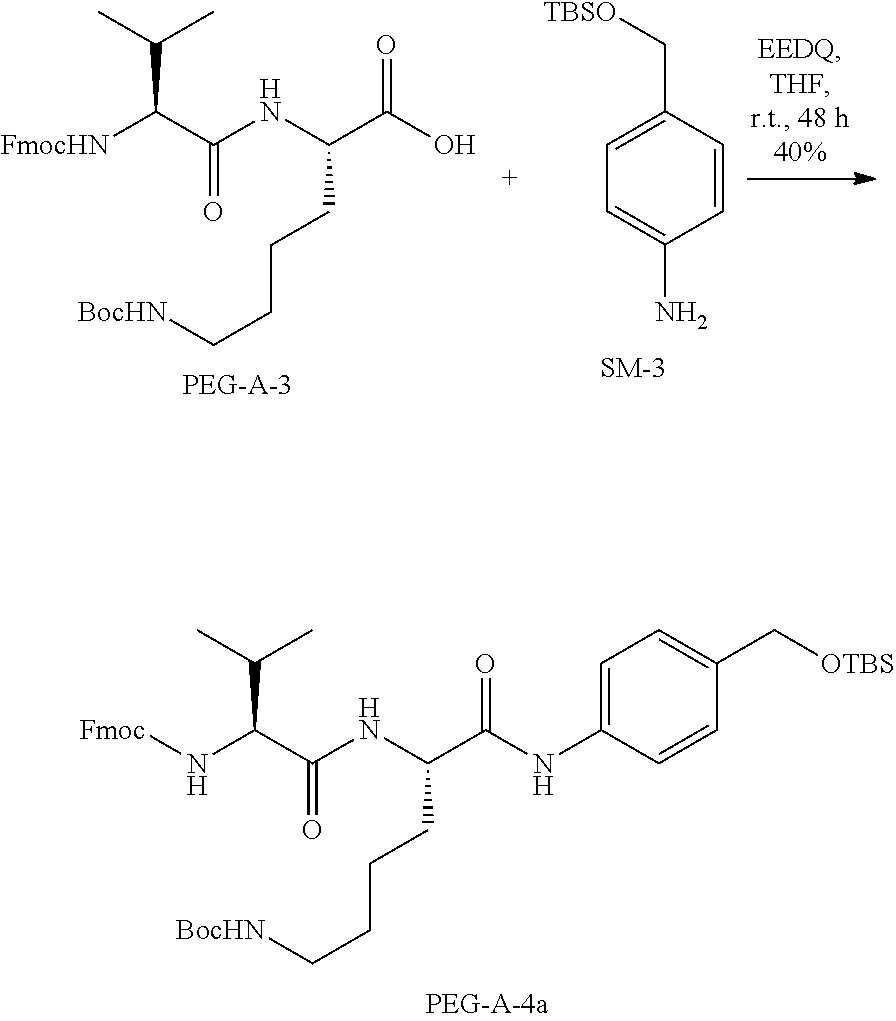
[FmocHN]C(C(NC(C(O)=O)CCCC[BocHN])=O)C(C)C.C1=CC(C[TBSO])=CC=C1N.N(C(C(NC(C(NC1=CC=C(C[OTBS])C=C1)=O)CCCC[BocHN])=O)C(C)C)[Fmoc]
